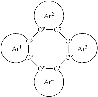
[Cy]1[Cx][Cx][Cy][Cy][Cx][Cx][Cy]1
